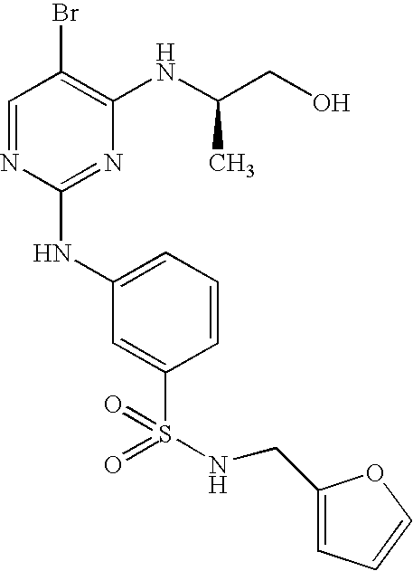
C1=NC(NC2=CC=CC(S(=O)(=O)NCC3=CC=CO3)=C2)=NC(NC(CO)C)=C1Br
